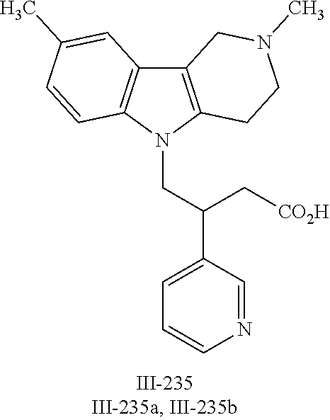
N1(CC(C2=CC=CN=C2)C[CO2H])C2=C(C3=C1C=CC(C)=C3)CN(C)CC2
